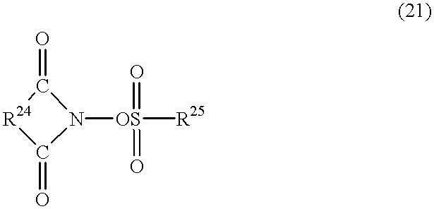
C1(=O)[R24]C(=O)N1[OS]([R25])(=O)=O
